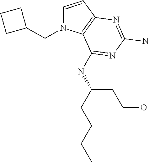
C1=CC2=C(N1CC1CCC1)C(NC(CCCC)CCO)=NC(N)=N2
